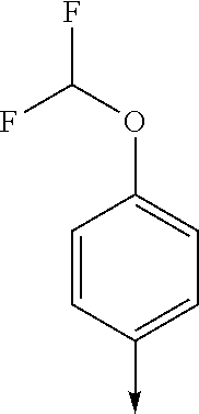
C1=CC(->C)=CC=C1OC(F)F
